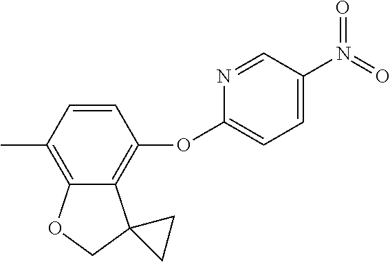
C1=C(N(=O)=O)C=NC(OC2=C3C(=C(C)C=C2)OCC32CC2)=C1
